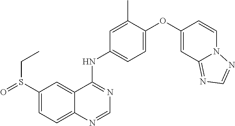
C12=CC=C(S(=O)CC)C=C1C(NC1=CC=C(OC3=CC4=NC=NN4C=C3)C(C)=C1)=NC=N2
